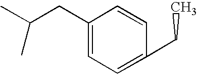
CC(CC1=CC=C(CC)C=C1)C
